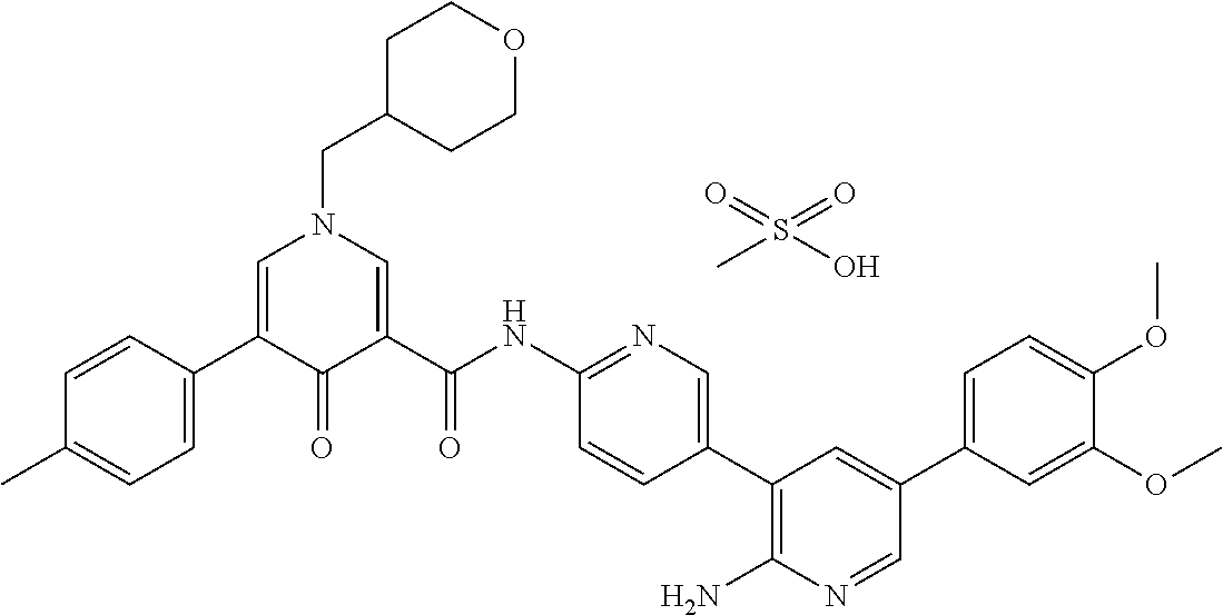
C1=CC(C2=CN(CC3CCOCC3)C=C(C(NC3=NC=C(C4=C(N)N=CC(C5=CC=C(OC)C(OC)=C5)=C4)C=C3)=O)C2=O)=CC=C1C.CS(O)(=O)=O
